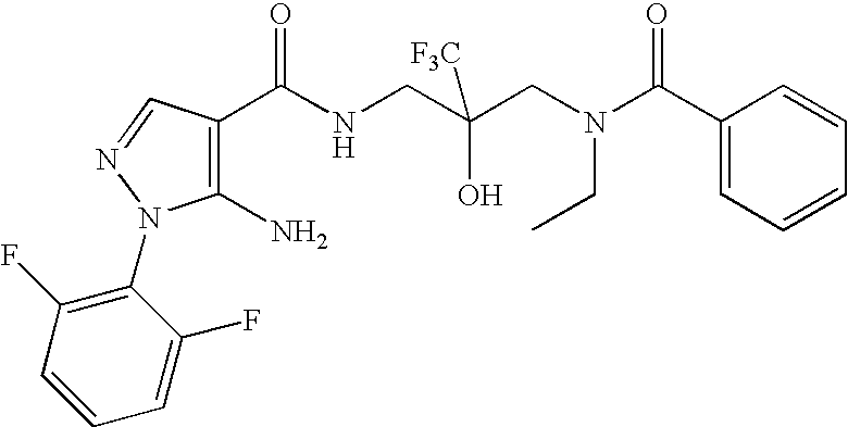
C1(C(NCC(CN(C(C2=CC=CC=C2)=O)CC)(O)[F3C])=O)=C(N)N(C2=C(F)C=CC=C2F)N=C1
